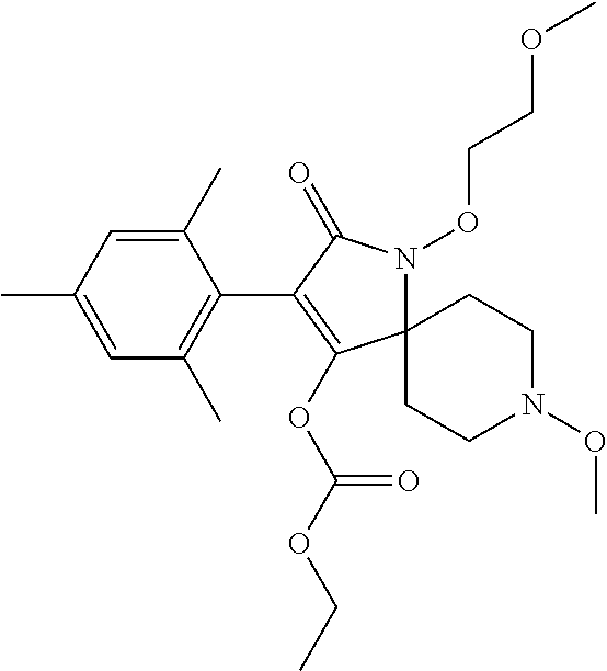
C12(N(OCCOC)C(=O)C(C3=C(C)C=C(C)C=C3C)=C1OC(OCC)=O)CCN(OC)CC2
